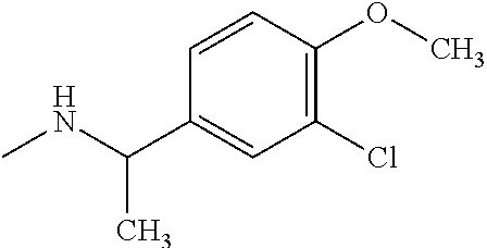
N(C)C(C)C1=CC(Cl)=C(OC)C=C1
